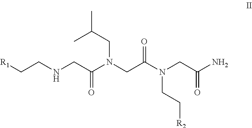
C(CNCC(N(CC(N(CC(N)=O)CC[R2])=O)CC(C)C)=O)[R1]
